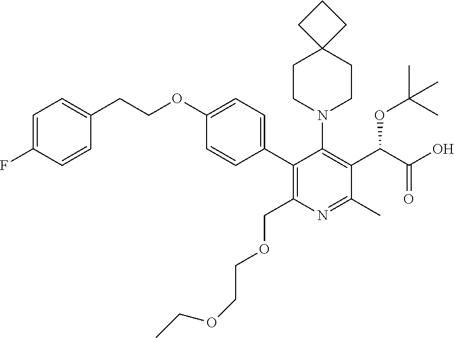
C1(OCCC2=CC=C(F)C=C2)=CC=C(C2=C(COCCOCC)N=C(C)C(C(C(O)=O)OC(C)(C)C)=C2N2CCC3(CC2)CCC3)C=C1
